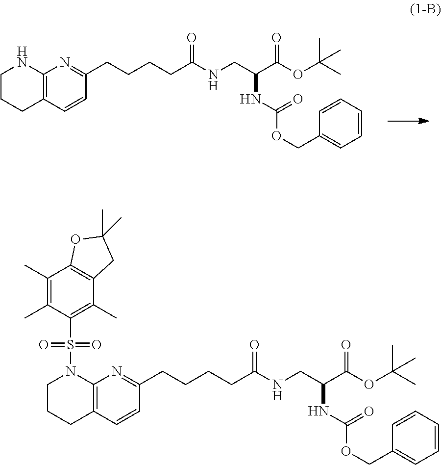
C1CCC2=C(N1)N=C(CCCCC(=O)NCC(C(OC(C)(C)C)=O)NC(OCC1=CC=CC=C1)=O)C=C2.C1CCC2=C(N1S(C1=C(C)C3=C(C(C)=C1C)OC(C)(C)C3)(=O)=O)N=C(CCCCC(=O)NCC(C(OC(C)(C)C)=O)NC(OCC1=CC=CC=C1)=O)C=C2
